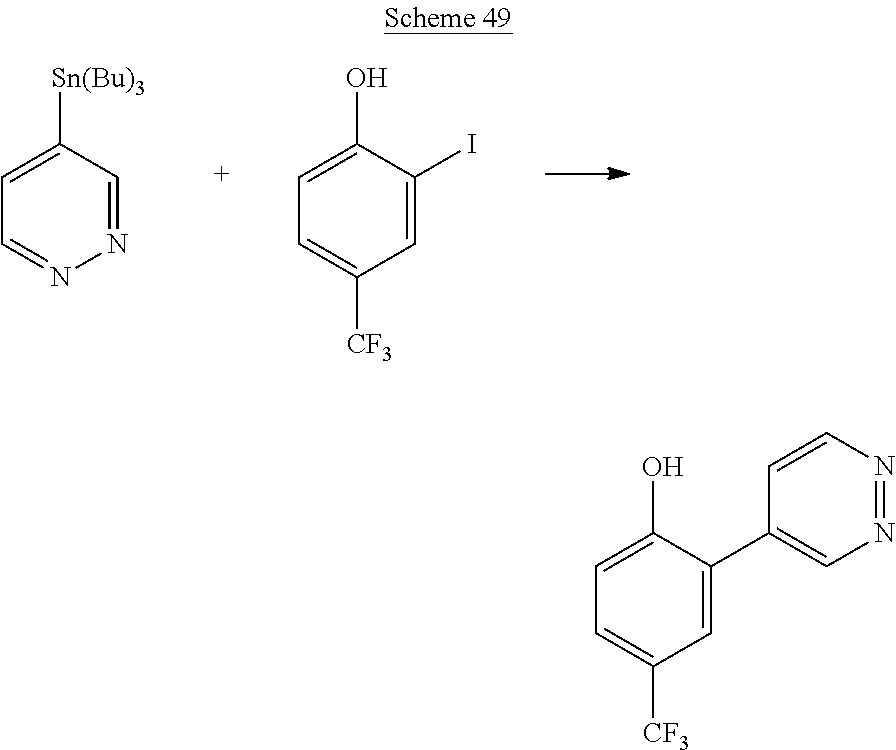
N1=CC([Sn(Bu)3])=CC=N1.C1=C(I)C(O)=CC=C1[CF3].C1=C(C2=CN=NC=C2)C(O)=CC=C1[CF3]
